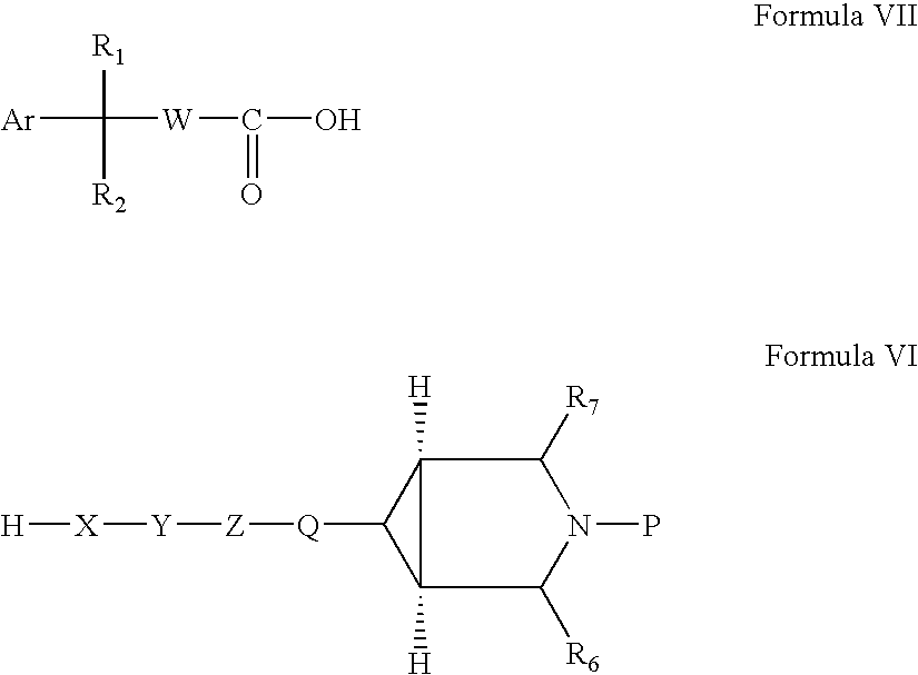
[Ar]C([W]C(O)=O)([R1])[R2].[H][X][Y][Z][Q]C1C2([H])C1([H])C([R7])N(P)C2[R6]
